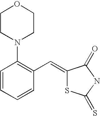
C1=CC=CC(C=C2SC(=S)NC2=O)=C1N1CCOCC1
